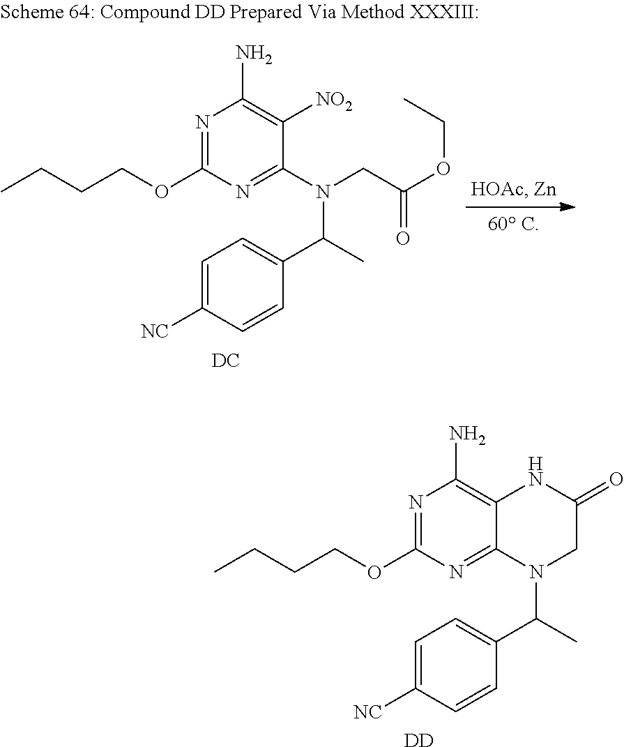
N1=C(OCCCC)N=C2C(=C1N)NC(=O)CN2C(C)C1=CC=C([NC])C=C1.[DD].N1=C(OCCCC)N=C(N(CC(OCC)=O)C(C)C2=CC=C([NC])C=C2)C([NO2])=C1N.[DC]
